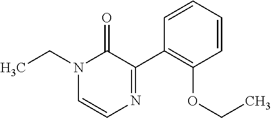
N1(CC)C=CN=C(C2=C(OCC)C=CC=C2)C1=O
